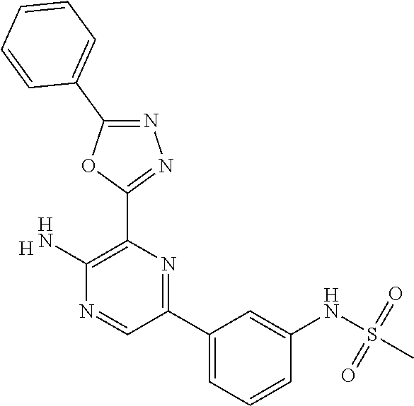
C1(N)=C(C2=NN=C(C3=CC=CC=C3)O2)N=C(C2=CC=CC(NS(=O)(=O)C)=C2)C=N1.[H]
